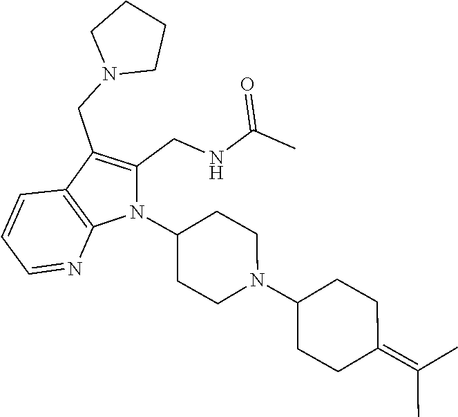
C1(CNC(=O)C)=C(CN2CCCC2)C2=C(N1C1CCN(C3CCC(=C(C)C)CC3)CC1)N=CC=C2
